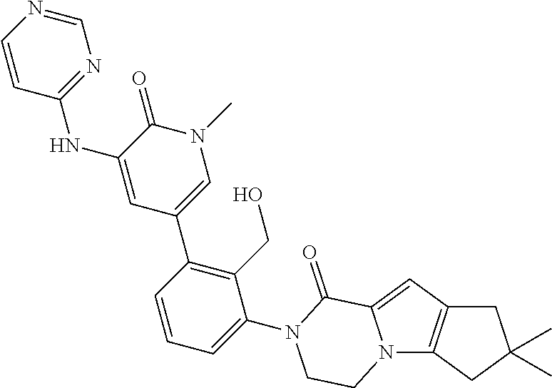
C1C2=C(CC1(C)C)N1C(=C2)C(=O)N(C2=CC=CC(C3=CN(C)C(=O)C(NC4=NC=NC=C4)=C3)=C2CO)CC1
